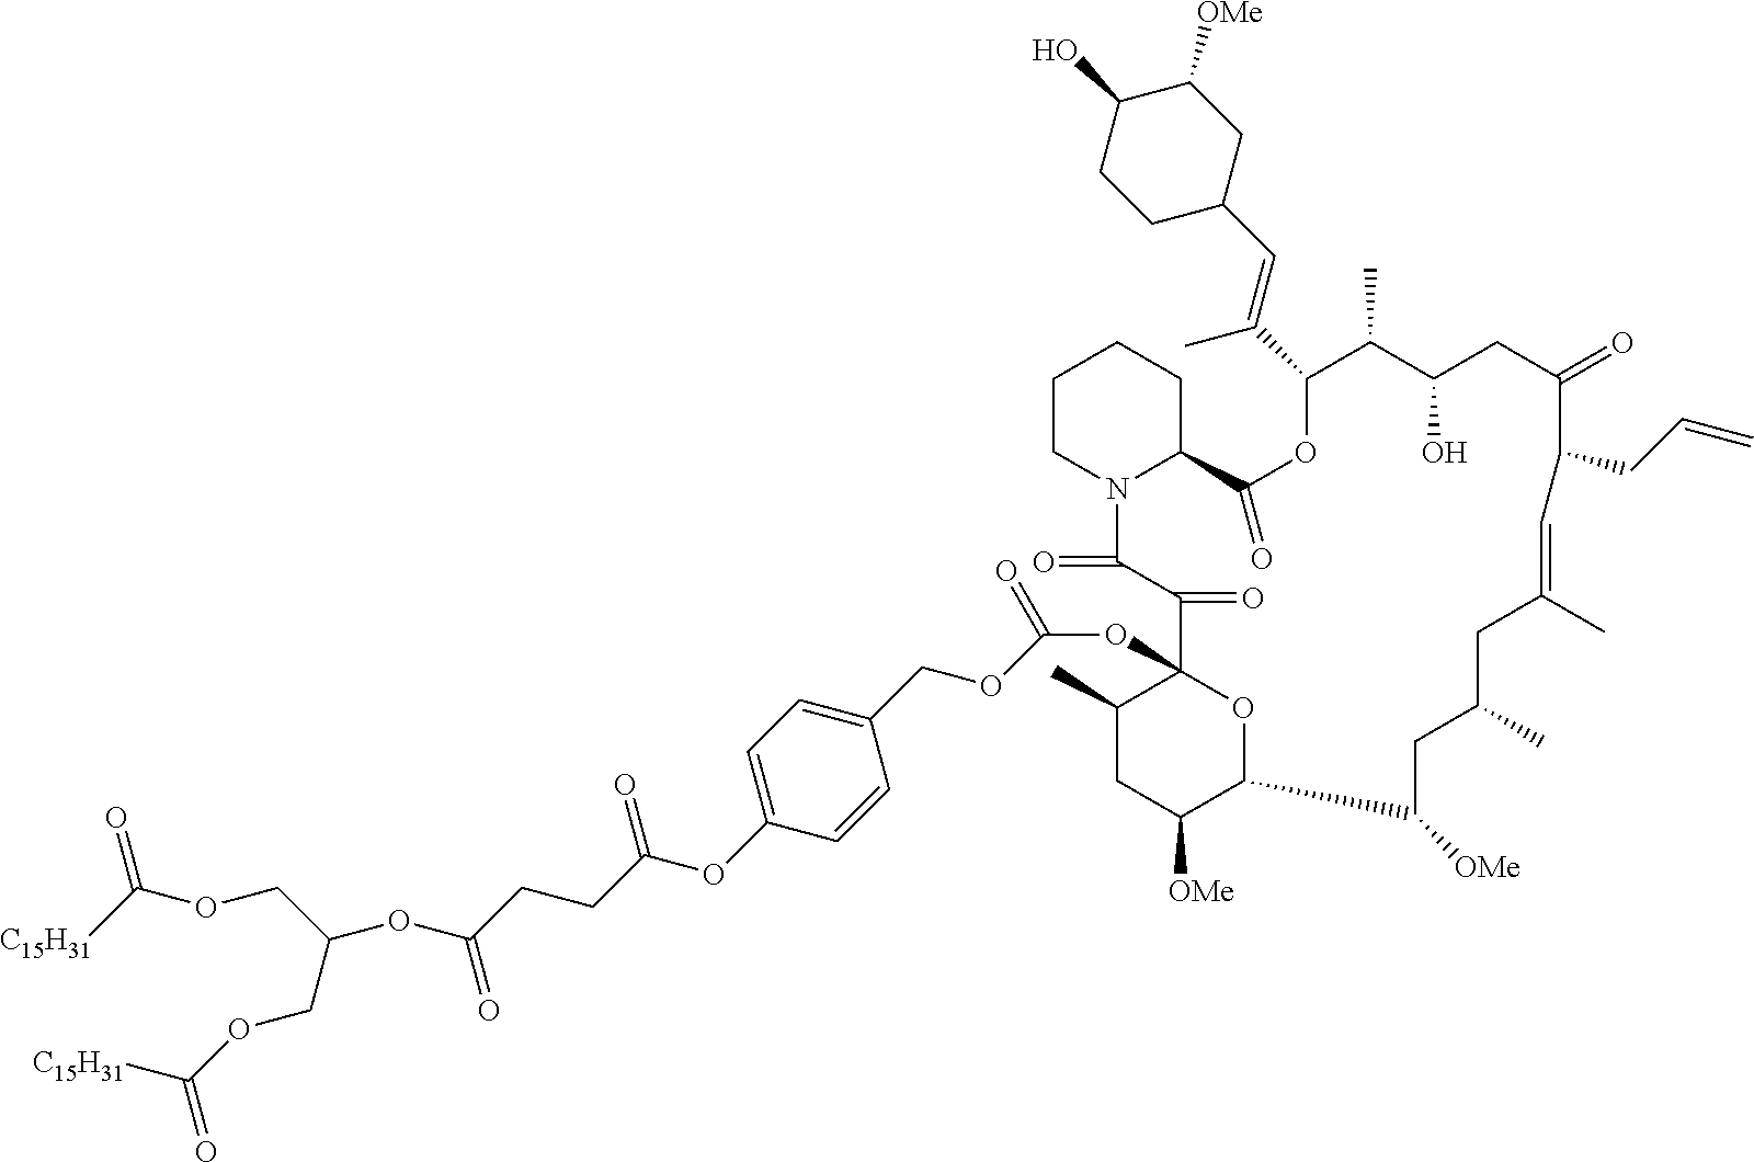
C1CN2C(CC1)C(=O)OC(C(=CC1CCC(O)C([OMe])C1)C)C(C)C(O)CC(=O)C(CC=C)C=C(C)CC(C)CC([OMe])C1C([OMe])CC(C)C(OC(OCC3=CC=C(OC(CCC(OC(COC([C15H31])=O)COC([C15H31])=O)=O)=O)C=C3)=O)(C(=O)C2=O)O1
